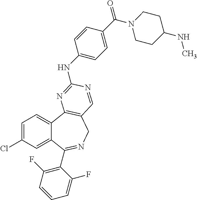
C1=C(Cl)C=C2C(=C1)C1=C(CN=C2C2=C(F)C=CC=C2F)C=NC(NC2=CC=C(C(=O)N3CCC(NC)CC3)C=C2)=N1
